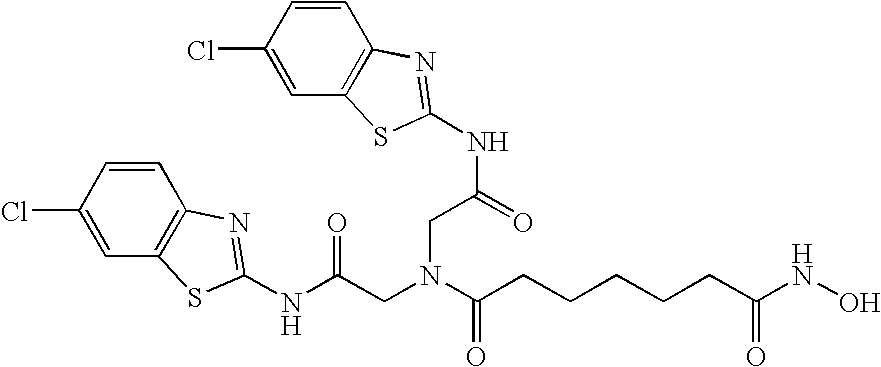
N(C(=O)CN(CC(NC1=NC2=C(C=C(Cl)C=C2)S1)=O)C(=O)CCCCCC(NO)=O)C1=NC2=C(C=C(Cl)C=C2)S1
